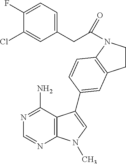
N1=C(N)C2=C(N=C1)N(C)C=C2C1=CC2=C(N(C(CC3=CC=C(F)C(Cl)=C3)=O)CC2)C=C1
